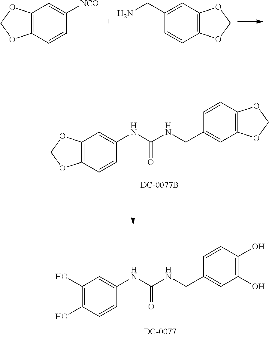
C1(O)=C(O)C=CC(NC(NCC2=CC(O)=C(O)C=C2)=O)=C1.C12=C(C=CC(NC(NCC3=CC4=C(C=C3)OCO4)=O)=C1)OCO2.C12=C(C=CC([NCO])=C1)OCO2.C12=C(C=CC(CN)=C1)OCO2
